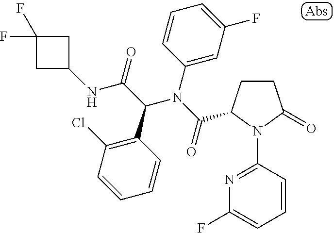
C1(NC(=O)C(C2=C(Cl)C=CC=C2)N(C2=CC(F)=CC=C2)C(=O)C2CCC(=O)N2C2=NC(F)=CC=C2)CC(F)(F)C1
